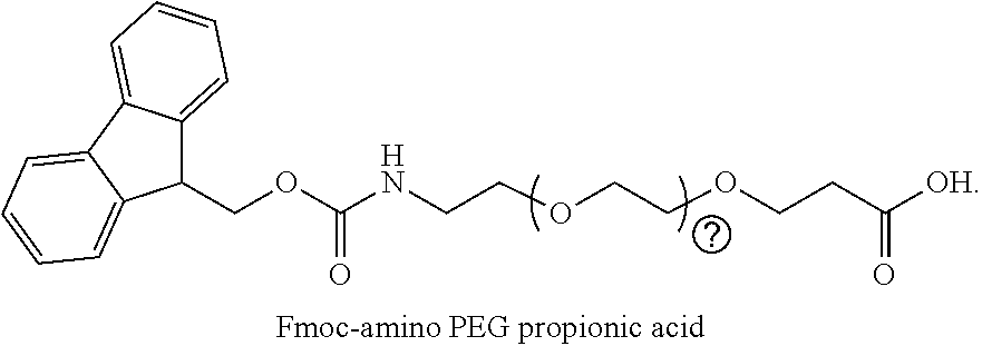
C1(COC(NCCOCCOCCC([OH])=O)=O)C2=CC=CC=C2C2=CC=CC=C12
